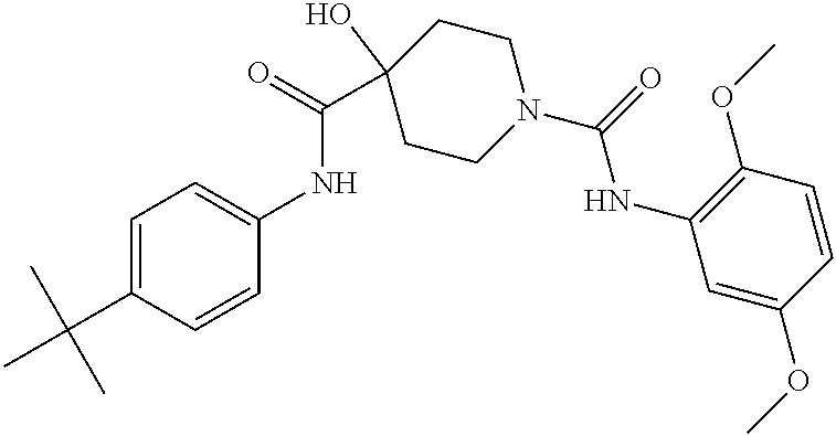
C1=C(C(C)(C)C)C=CC(NC(C2(O)CCN(C(=O)NC3=C(OC)C=CC(OC)=C3)CC2)=O)=C1
